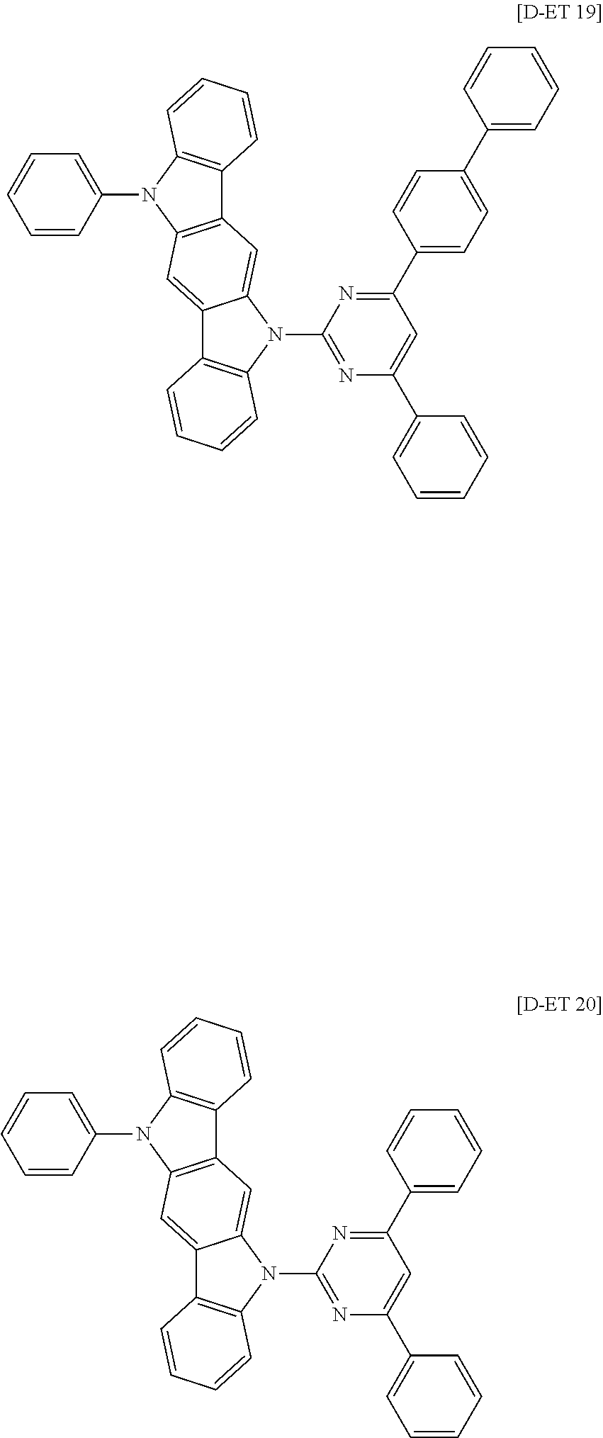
C1(N2C3=CC4=C(C=C3C3=C2C=CC=C3)N(C2=CC=CC=C2)C2=C4C=CC=C2)=NC(C2=CC=CC=C2)=CC(C2=CC=C(C3=CC=CC=C3)C=C2)=N1.C1(N2C3=CC4=C(C=C3C3=C2C=CC=C3)N(C2=CC=CC=C2)C2=C4C=CC=C2)=NC(C2=CC=CC=C2)=CC(C2=CC=CC=C2)=N1
